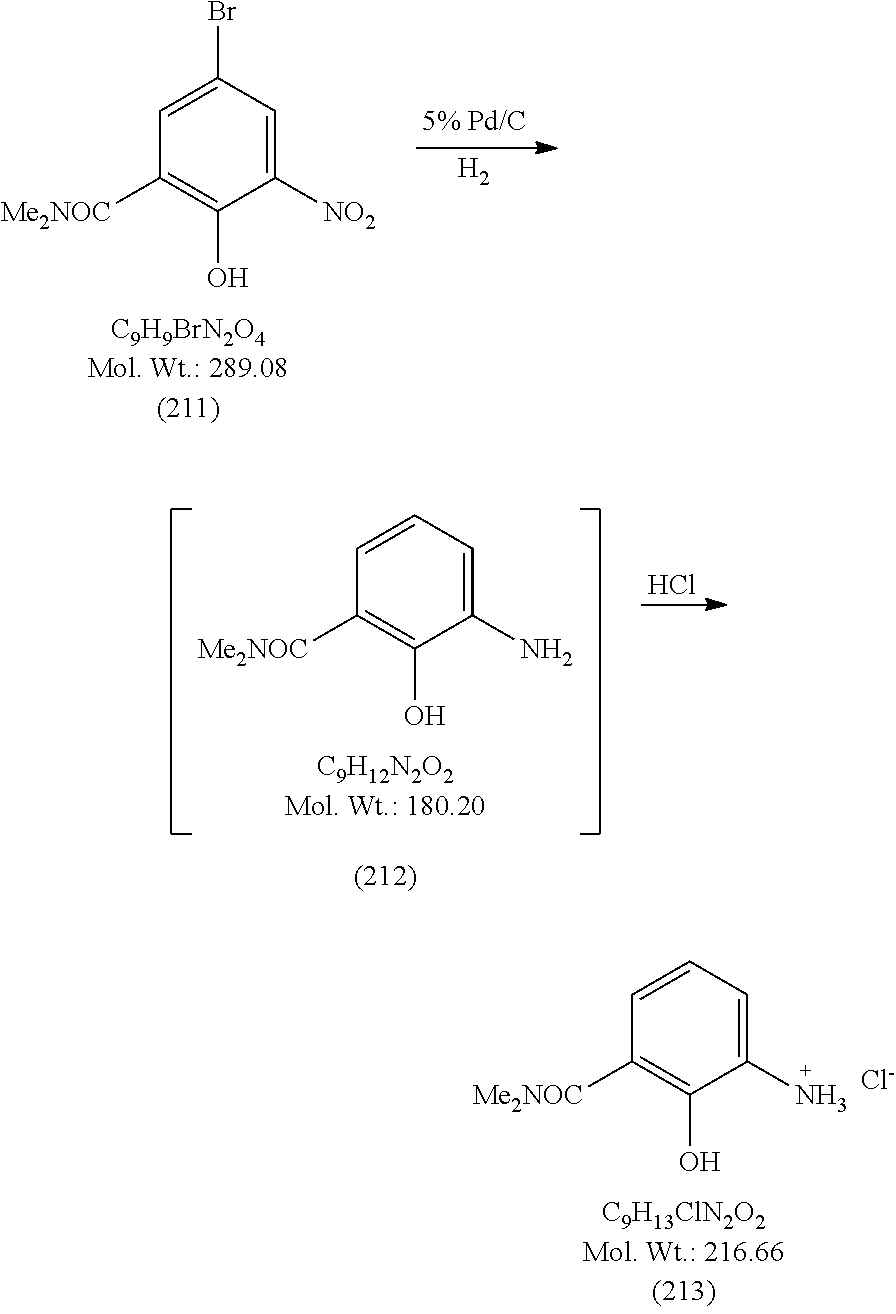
C1([NO2])=CC(Br)=CC([Me2NOC])=C1O.[H2].C1(N)=CC=CC([Me2NOC])=C1O.Cl.C1(N)=CC=CC([Me2NOC])=C1O.[Cl-]
